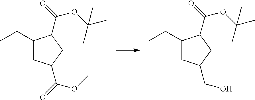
C1(CC)CC(C(=O)OC)CC1C(=O)OC(C)(C)C.C1(CC)CC(CO)CC1C(=O)OC(C)(C)C
